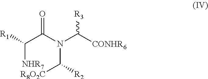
[R1]C(C(N(C([CONHR6])[R3])C([R2])[R8O2C])=O)[NHR7]
